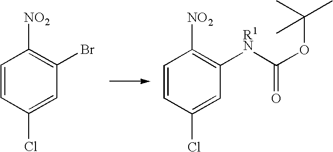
C1=CC(Cl)=CC(Br)=C1[NO2].C1=CC(Cl)=CC([R1N]C(OC(C)(C)C)=O)=C1[NO2]
